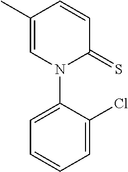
C1=CC(C)=CN(C2=CC=CC=C2Cl)C1=S
